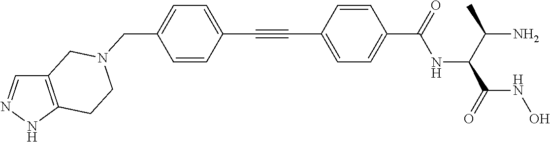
C(C1=CC=C(C(=O)NC(C(C)N)C(=O)NO)C=C1)#CC1=CC=C(CN2CCC3=C(C=NN3)C2)C=C1
